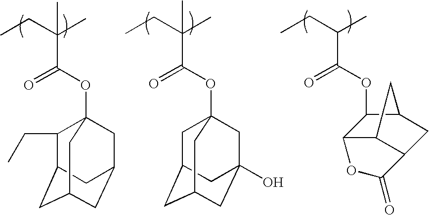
CCC(C)(C(OC12CC3CC(CC(O)(C1)C3)C2)=O)C.CCC(C)C(=O)OC1C2C3C(CC1C3)C(=O)O2.O(C(C(CC)(C)C)=O)C12C(CC)C3CC(CC(C1)C3)C2
